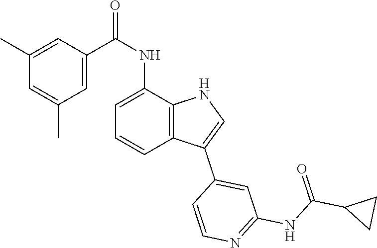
C1(C2=CC(NC(C3CC3)=O)=NC=C2)=CNC2=C1C=CC=C2NC(=O)C1=CC(C)=CC(C)=C1
